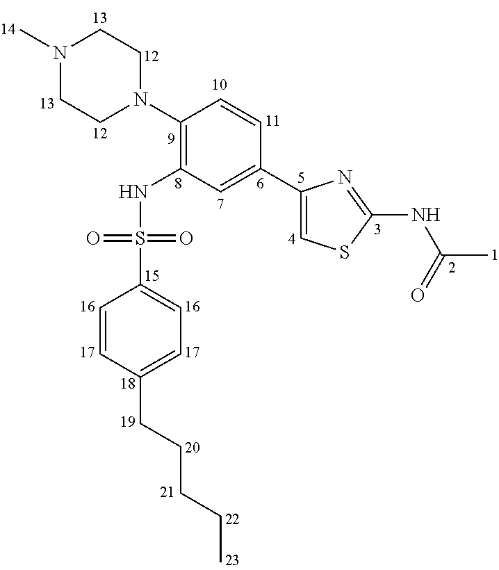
C1(N2CCN(C)CC2)=C(NS(C2=CC=C(CCCCC)C=C2)(=O)=O)C=C(C2=CSC(NC(C)=O)=N2)C=C1
